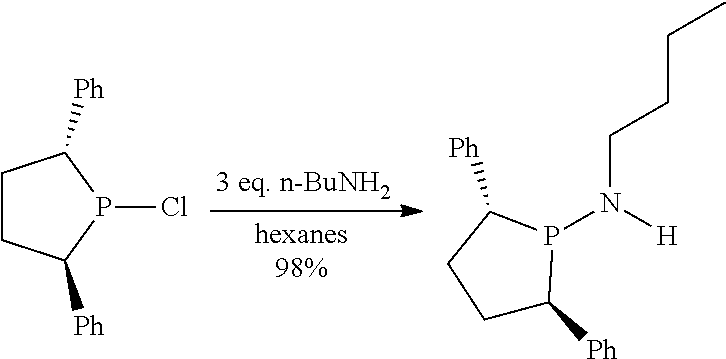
C1CC([Ph])P(Cl)C1[Ph].C1([Ph])CCC([Ph])P1N([H])CCCC
